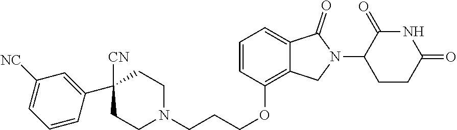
N1C(=O)C(N2C(=O)C3=CC=CC(OCCCN4CCC([CN])(C5=CC([NC])=CC=C5)CC4)=C3C2)CCC1=O
